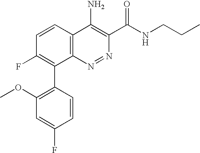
C1=CC(C2=C(F)C=CC3=C2N=NC(C(=O)NCCC)=C3N)=C(OC)C=C1F
